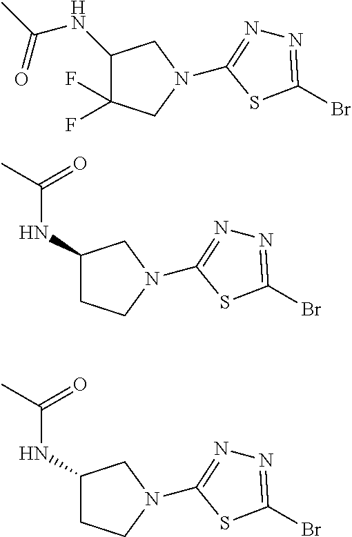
N1=C(Br)SC(N2CC(F)(F)C(NC(C)=O)C2)=N1.N1=C(Br)SC(N2CCC(NC(=O)C)C2)=N1.N1=C(Br)SC(N2CCC(NC(=O)C)C2)=N1
